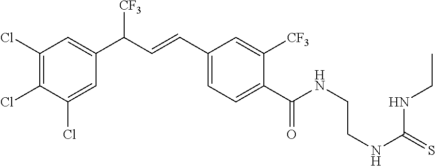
C1(Cl)=C(Cl)C(Cl)=CC(C(C=CC2=CC=C(C(NCCNC(=S)NCC)=O)C([CF3])=C2)[CF3])=C1
